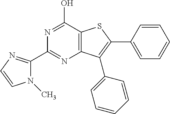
C12=C(C(O)=NC(C3=NC=CN3C)=N1)SC(C1=CC=CC=C1)=C2C1=CC=CC=C1
